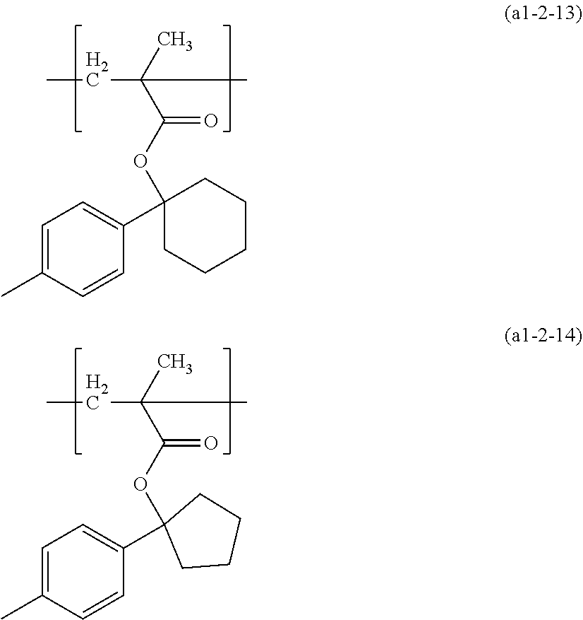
CCC(C)(C(OC1(C2=CC=C(C)C=C2)CCCC1)=O)C.CCC(C)(C(OC1(C2=CC=C(C)C=C2)CCCCC1)=O)C
